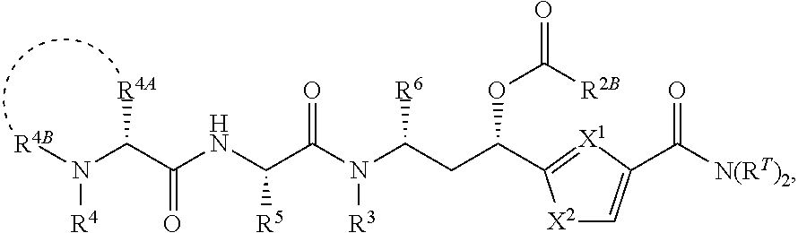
N(C(=O)C(N([R4B])[R4])[R4A])C(C(N(C(CC(OC([R2B])=O)C1=[X1]C(C([N(RT)2])=O)=C[X2]1)[R6])[R3])=O)[R5]
